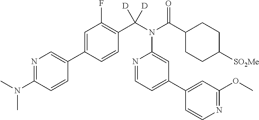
N1=C(N(C)C)C=CC(C2=CC(F)=C(C(N(C(C3CCC([SO2Me])CC3)=O)C3=CC(C4=CC(OC)=NC=C4)=CC=N3)([D])[D])C=C2)=C1
